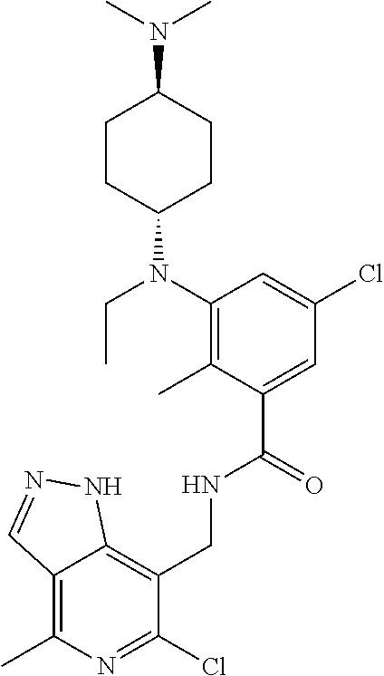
C1(CNC(C2=CC(Cl)=CC(N(C3CCC(N(C)C)CC3)CC)=C2C)=O)=C2C(=C(C)N=C1Cl)C=NN2
